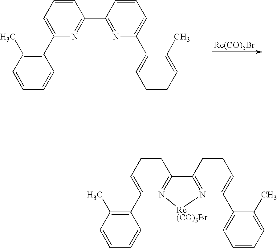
[Re(CO)5Br].C1=CC=C(C2=C(C)C=CC=C2)N=C1C1=NC(C2=CC=CC=C2C)=CC=C1.C1=CC=C(C2=C(C)C=CC=C2)N2=C1C1=N(C(C3=CC=CC=C3C)=CC=C1)[Re(CO)3Br]2
